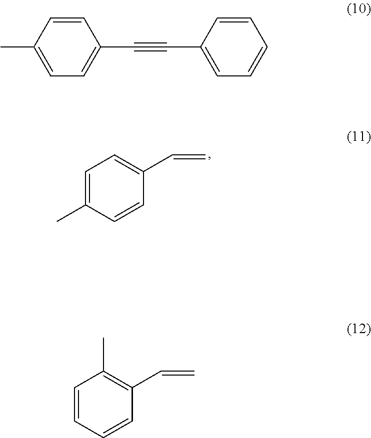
C1=C(C)C=CC(C=C)=C1.C1=CC=CC(C=C)=C1C.C1=CC(C)=CC=C1C#CC1=CC=CC=C1
